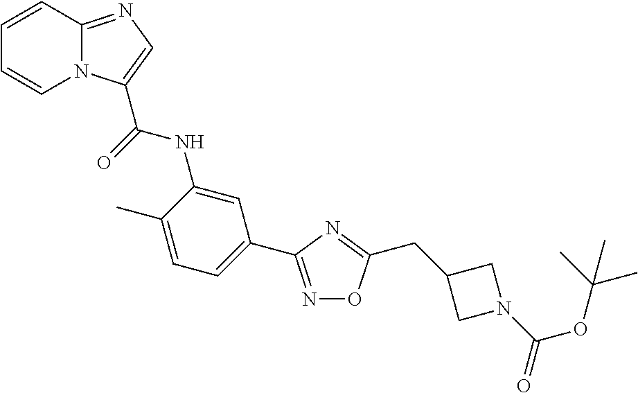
C1=CC2=NC=C(C(=O)NC3=CC(C4=NOC(CC5CN(C(=O)OC(C)(C)C)C5)=N4)=CC=C3C)N2C=C1
